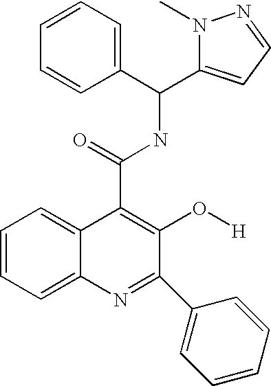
C12=CC=CC=C1N=C(C1=CC=CC=C1)C(O[H])=C2C(=O)NC(C1=CC=NN1C)C1=CC=CC=C1
